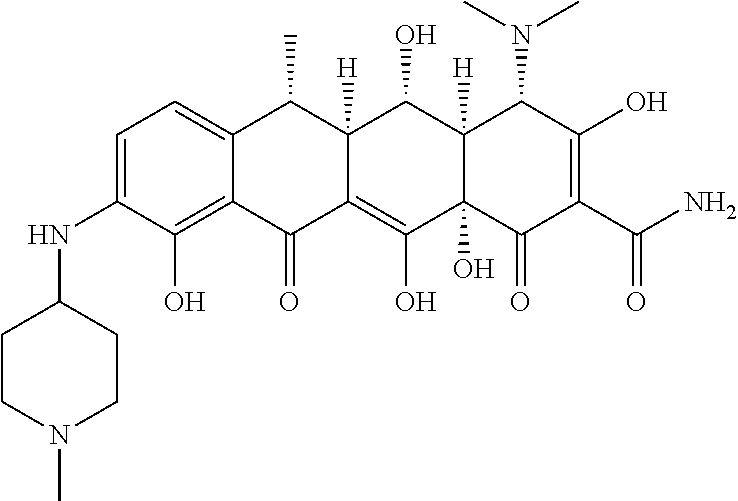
C1=C(NC2CCN(C)CC2)C(O)=C2C(=C1)C(C)C1([H])C(=C(O)C3(O)C([H])(C1O)C(N(C)C)C(O)=C(C(N)=O)C3=O)C2=O
